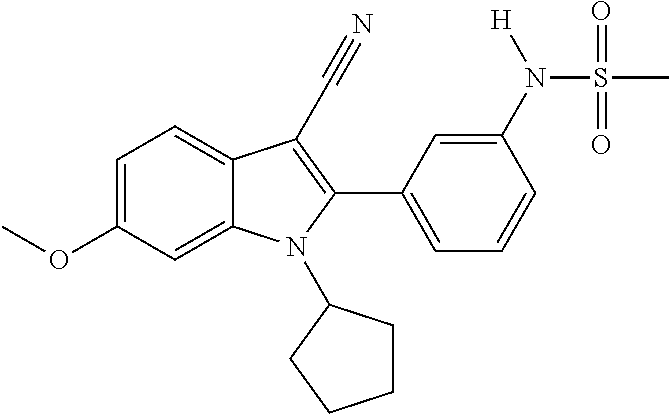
C1=C(OC)C=C2C(=C1)C(C#N)=C(C1=CC=CC(N([H])S(C)(=O)=O)=C1)N2C1CCCC1
